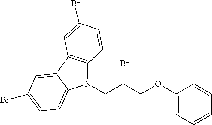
N1(CC(COC2=CC=CC=C2)Br)C2=C(C3=CC(Br)=CC=C13)C=C(Br)C=C2
